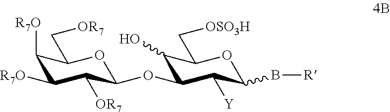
C1([R7O])C([R7O])C([OR7])C(OC2C(O)C(C[OSO3H])OC(B[R])C2[Y])OC1C[OR7]
